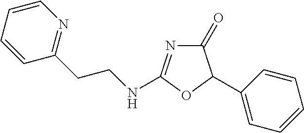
C1(=O)N=C(NCCC2=NC=CC=C2)OC1C1=CC=CC=C1
